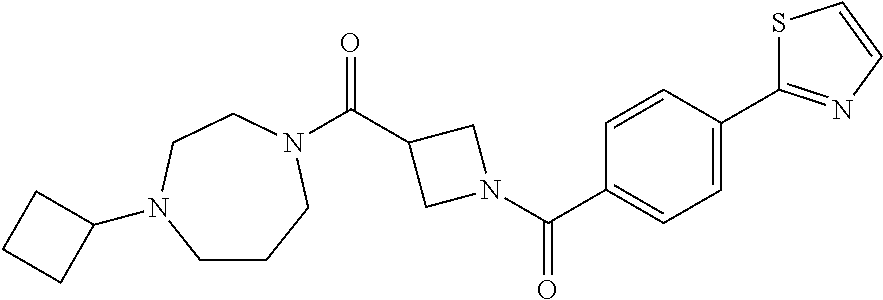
C(C1CN(C(C2=CC=C(C3=NC=CS3)C=C2)=O)C1)(=O)N1CCCN(C2CCC2)CC1
